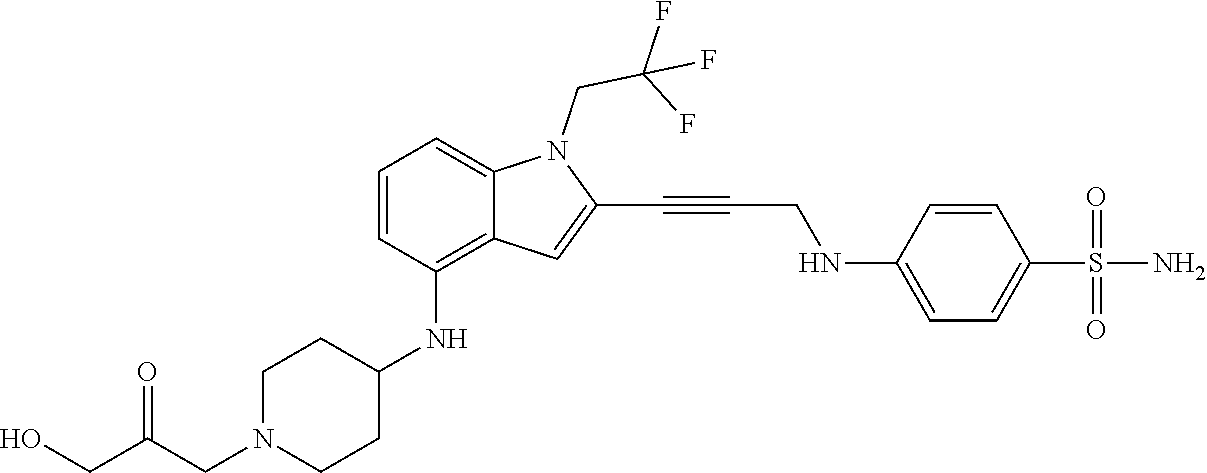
C1=C(NCC#CC2=CC3=C(NC4CCN(CC(CO)=O)CC4)C=CC=C3N2CC(F)(F)F)C=CC(S(N)(=O)=O)=C1
